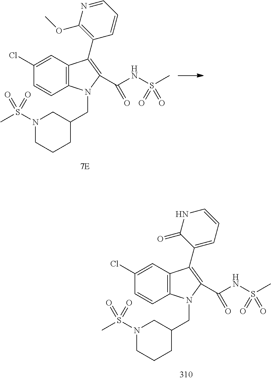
C12=C(C=C(Cl)C=C1)C(C1=CC=CNC1=O)=C(C(NS(C)(=O)=O)=O)N2CC1CN(S(=O)(C)=O)CCC1.C12=C(C=C(Cl)C=C1)C(C1=C(OC)N=CC=C1)=C(C(NS(C)(=O)=O)=O)N2CC1CN(S(=O)(C)=O)CCC1
